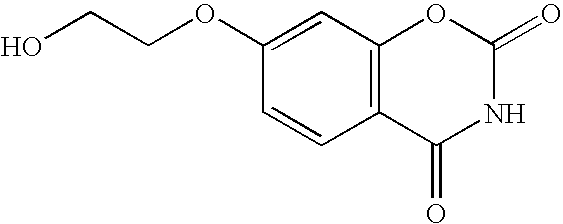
C12=C(C=C(OCCO)C=C1)OC(=O)NC2=O
